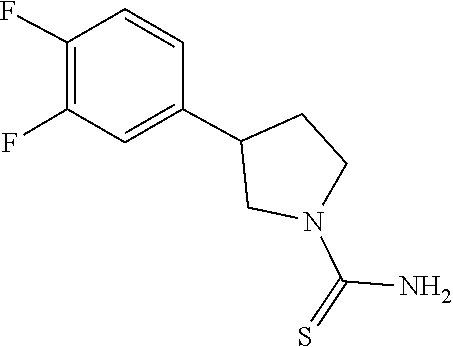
N1(C(=S)N)CC(C2=CC(F)=C(F)C=C2)CC1
